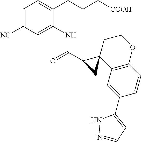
C1=C([NC])C=C(NC(C2CC23C2=C(OCC3)C=CC(C3=CC=NN3)=C2)=O)C(CCC[COOH])=C1
